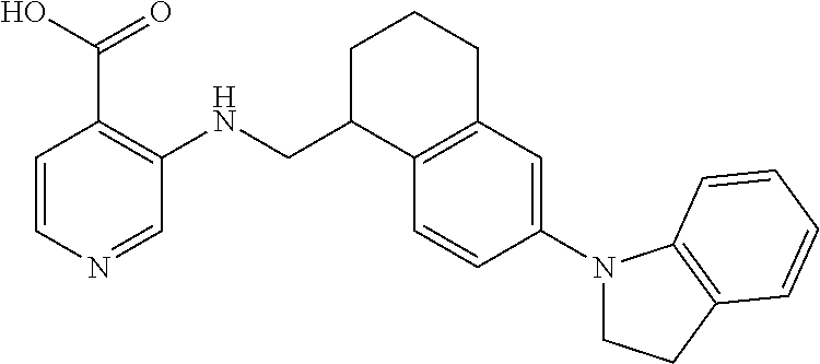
C1=CN=CC(NCC2C3=C(CCC2)C=C(N2CCC4=C2C=CC=C4)C=C3)=C1C(O)=O
